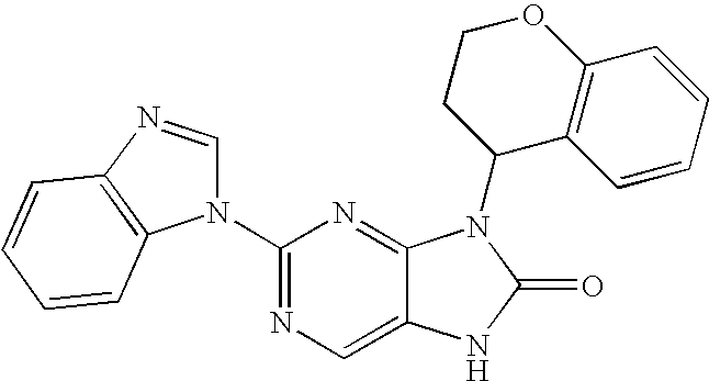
C12=CN=C(N3C=NC4=C3C=CC=C4)N=C1N(C1C3=C(OCC1)C=CC=C3)C(=O)N2
